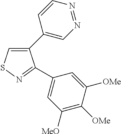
C1(C2=CN=NC=C2)=CSN=C1C1=CC([MeO])=C([OMe])C([OMe])=C1
